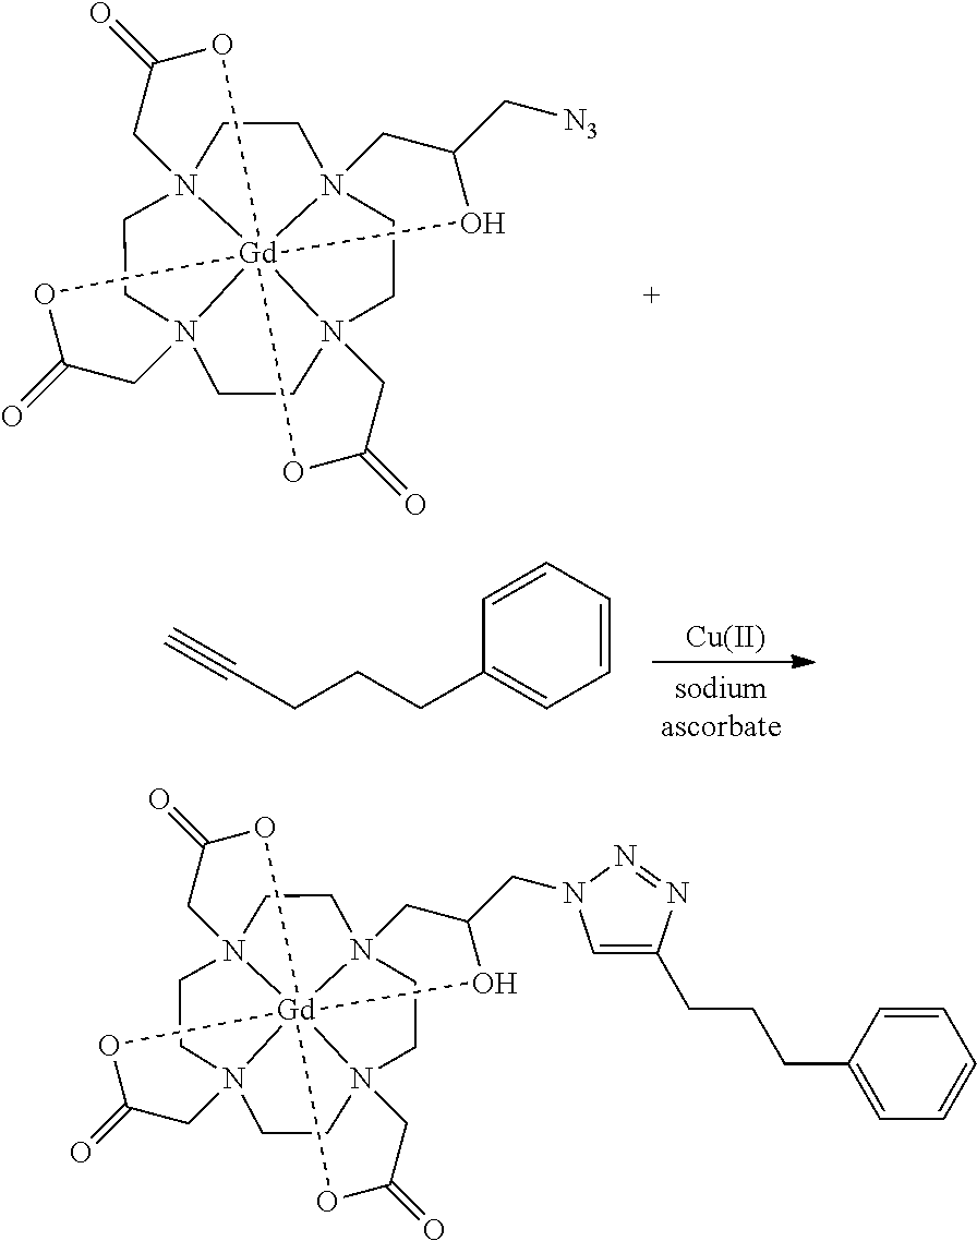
N123CCN45CCN67CCN8(CC1)[Gd]264(OC(=O)C5)(OC(=O)C3)(OC(C[N3])C7)OC(=O)C8.C(CCC1=CC=CC=C1)C#C.[Cu].N123CCN45CCN67CCN8(CC1)[Gd]264(OC(=O)C5)(OC(=O)C3)(OC(CN1C=C(CCCC2=CC=CC=C2)N=N1)C7)OC(=O)C8
